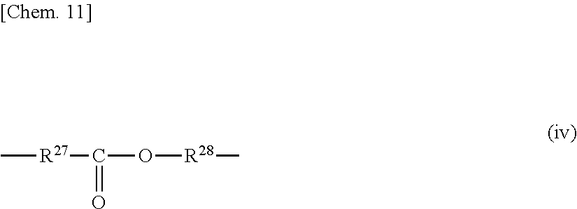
C[R27]C(=O)O[R28]C
